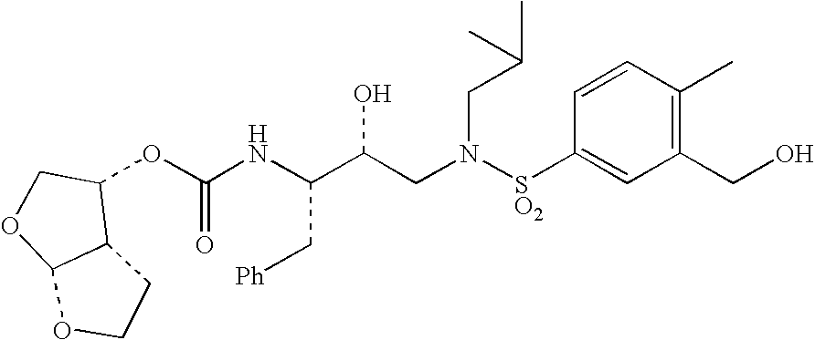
C(NC(C(CN([SO2]C1=CC(CO)=C(C)C=C1)CC(C)C)O)C[Ph])(=O)OC1C2C(OC1)OCC2
